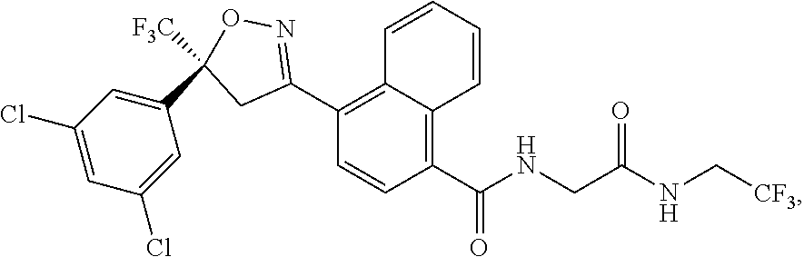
C(NCC(NC[CF3])=O)(C1=C2C(=C(C3=NOC([F3C])(C4=CC(Cl)=CC(Cl)=C4)C3)C=C1)C=CC=C2)=O
